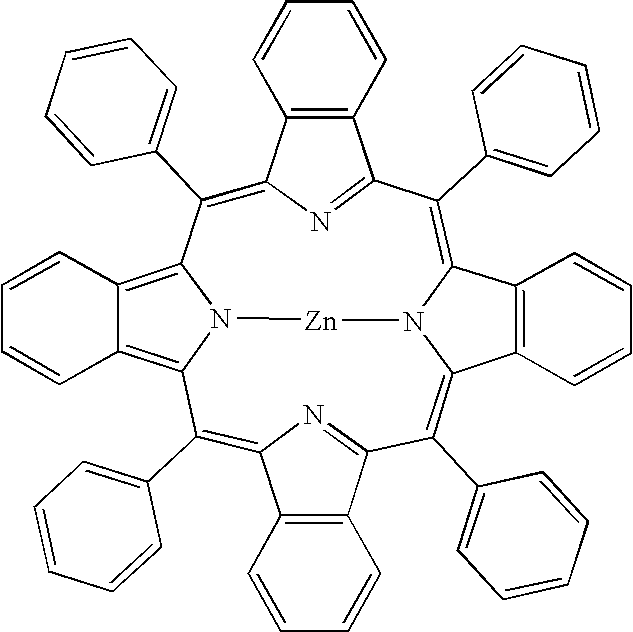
C1(C2=CC=CC=C2)=C2N=C(C(C3=CC=CC=C3)=C3N4C(=C(C5=CC=CC=C5)C5=NC(=C(C6=CC=CC=C6)C6=C7C(=C1N6[Zn]4)C=CC=C7)C1=C5C=CC=C1)C1=C3C=CC=C1)C1=C2C=CC=C1
